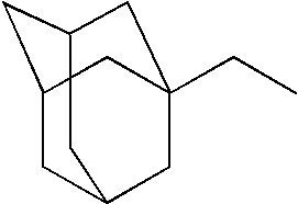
C1C2CC3CC(CC)(CC1C3)C2
